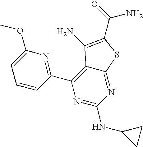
C1(OC)=CC=CC(C2=C3C(=NC(NC4CC4)=N2)SC(C(N)=O)=C3N)=N1
